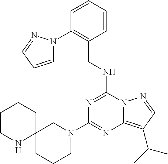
C1(N2CC3(CCC2)CCCCN3)=NC2=C(C(C)C)C=NN2C(NCC2=C(N3C=CC=N3)C=CC=C2)=N1
